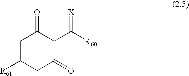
C1C([R61])CC(=O)C(C([R60])=[X])C1=O
